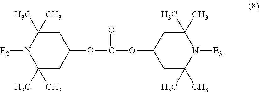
C1(C)(C)CC(OC(=O)OC2CC(C)(C)N([E3])C(C)(C)C2)CC(C)(C)N1[E2]
